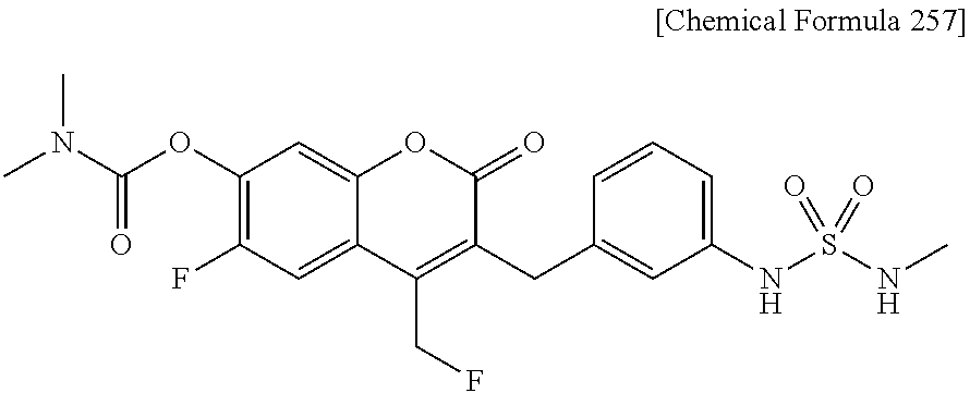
CN(C(OC1=C(F)C=C2C(=C1)OC(=O)C(CC1=CC(NS(NC)(=O)=O)=CC=C1)=C2CF)=O)C
